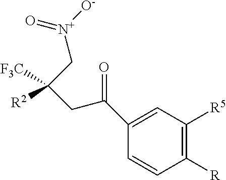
C([N+]([O-])=O)C([R2])([CF3])CC(C1=CC([R5])=C([R])C=C1)=O
